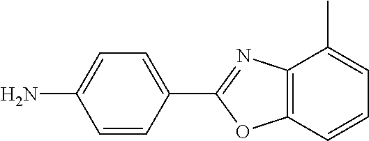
C12=C(C=CC=C1C)OC(C1=CC=C(N)C=C1)=N2
